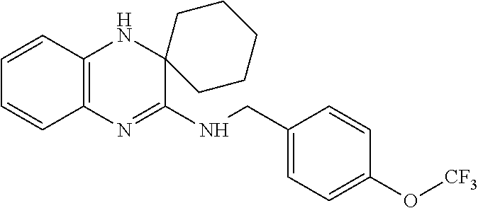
C1=CC2=C(C=C1)N=C(NCC1=CC=C(O[CF3])C=C1)C1(N2)CCCCC1
